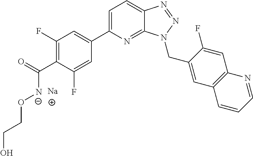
C1(F)=C(C(=O)[N-]OCCO)C(F)=CC(C2=CC=C3C(=N2)N(CC2=CC4=C(C=C2F)N=CC=C4)N=N3)=C1.[Na]
